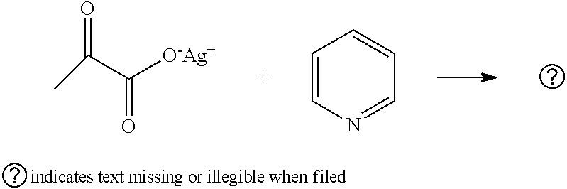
C(C([O-Ag+])=O)(=O)C.C1=CN=CC=C1
